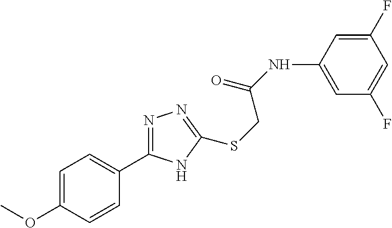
C1=C(NC(=O)CSC2=NN=C(C3=CC=C(OC)C=C3)N2)C=C(F)C=C1F
